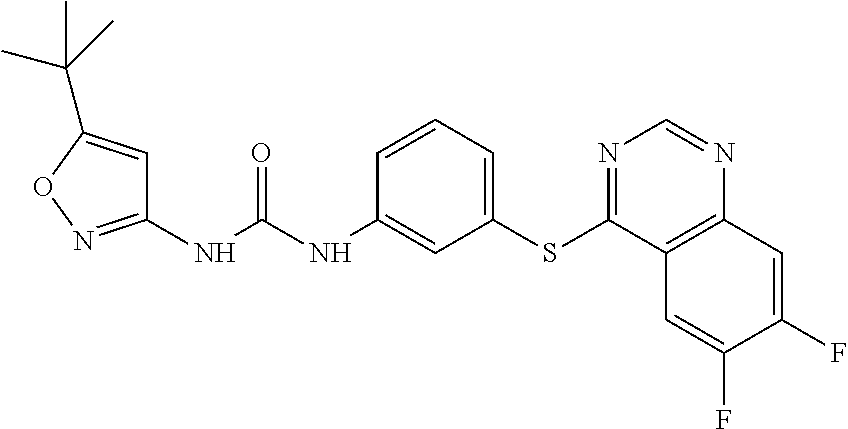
C1(NC(NC2=CC(SC3=NC=NC4=C3C=C(F)C(F)=C4)=CC=C2)=O)=NOC(C(C)(C)C)=C1
